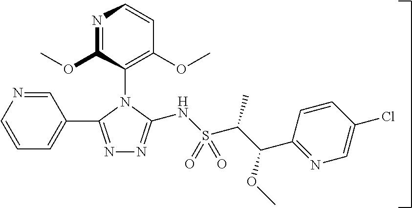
N1=C(OC)C(N2C(C3=CC=CN=C3)=NN=C2NS(C(C(C2=NC=C(Cl)C=C2)OC)C)(=O)=O)=C(OC)C=C1
